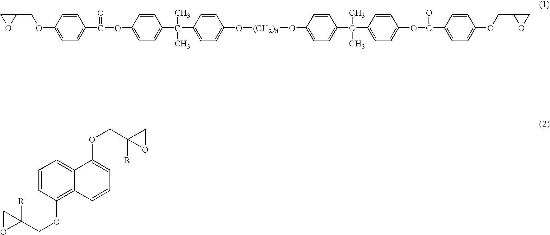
C1OC1COC1=CC=C(C(=O)OC2=CC=C(C(C3=CC=C(O[(CH2)8]OC4=CC=C(C(C)(C5=CC=C(OC(C6=CC=C(OCC7OC7)C=C6)=O)C=C5)C)C=C4)C=C3)(C)C)C=C2)C=C1.[R]C1(COC2=C3C(=CC=C2)C(OCC2([R])OC2)=CC=C3)CO1
